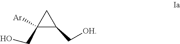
C1(CO)([Ar])C(C[OH])C1
